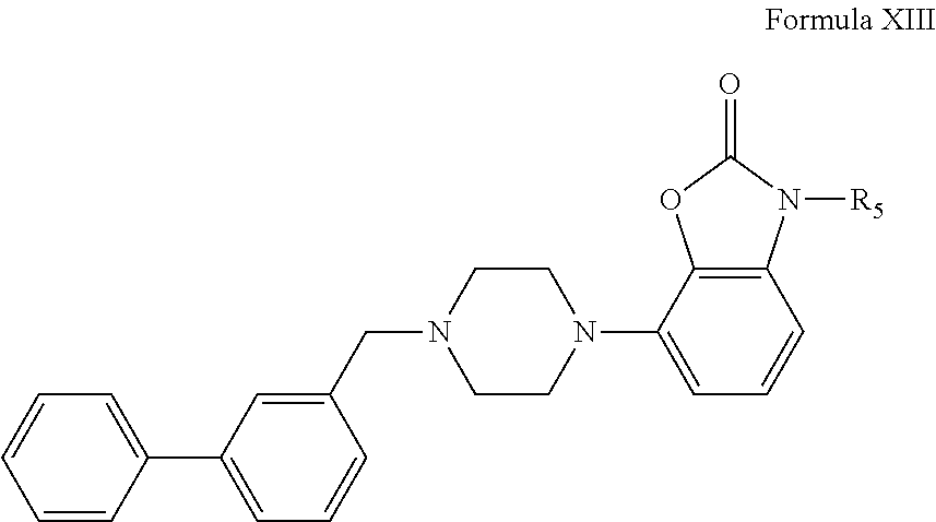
C1=C(C2=CC=CC(CN3CCN(C4=CC=CC5=C4OC(=O)N5[R5])CC3)=C2)C=CC=C1
